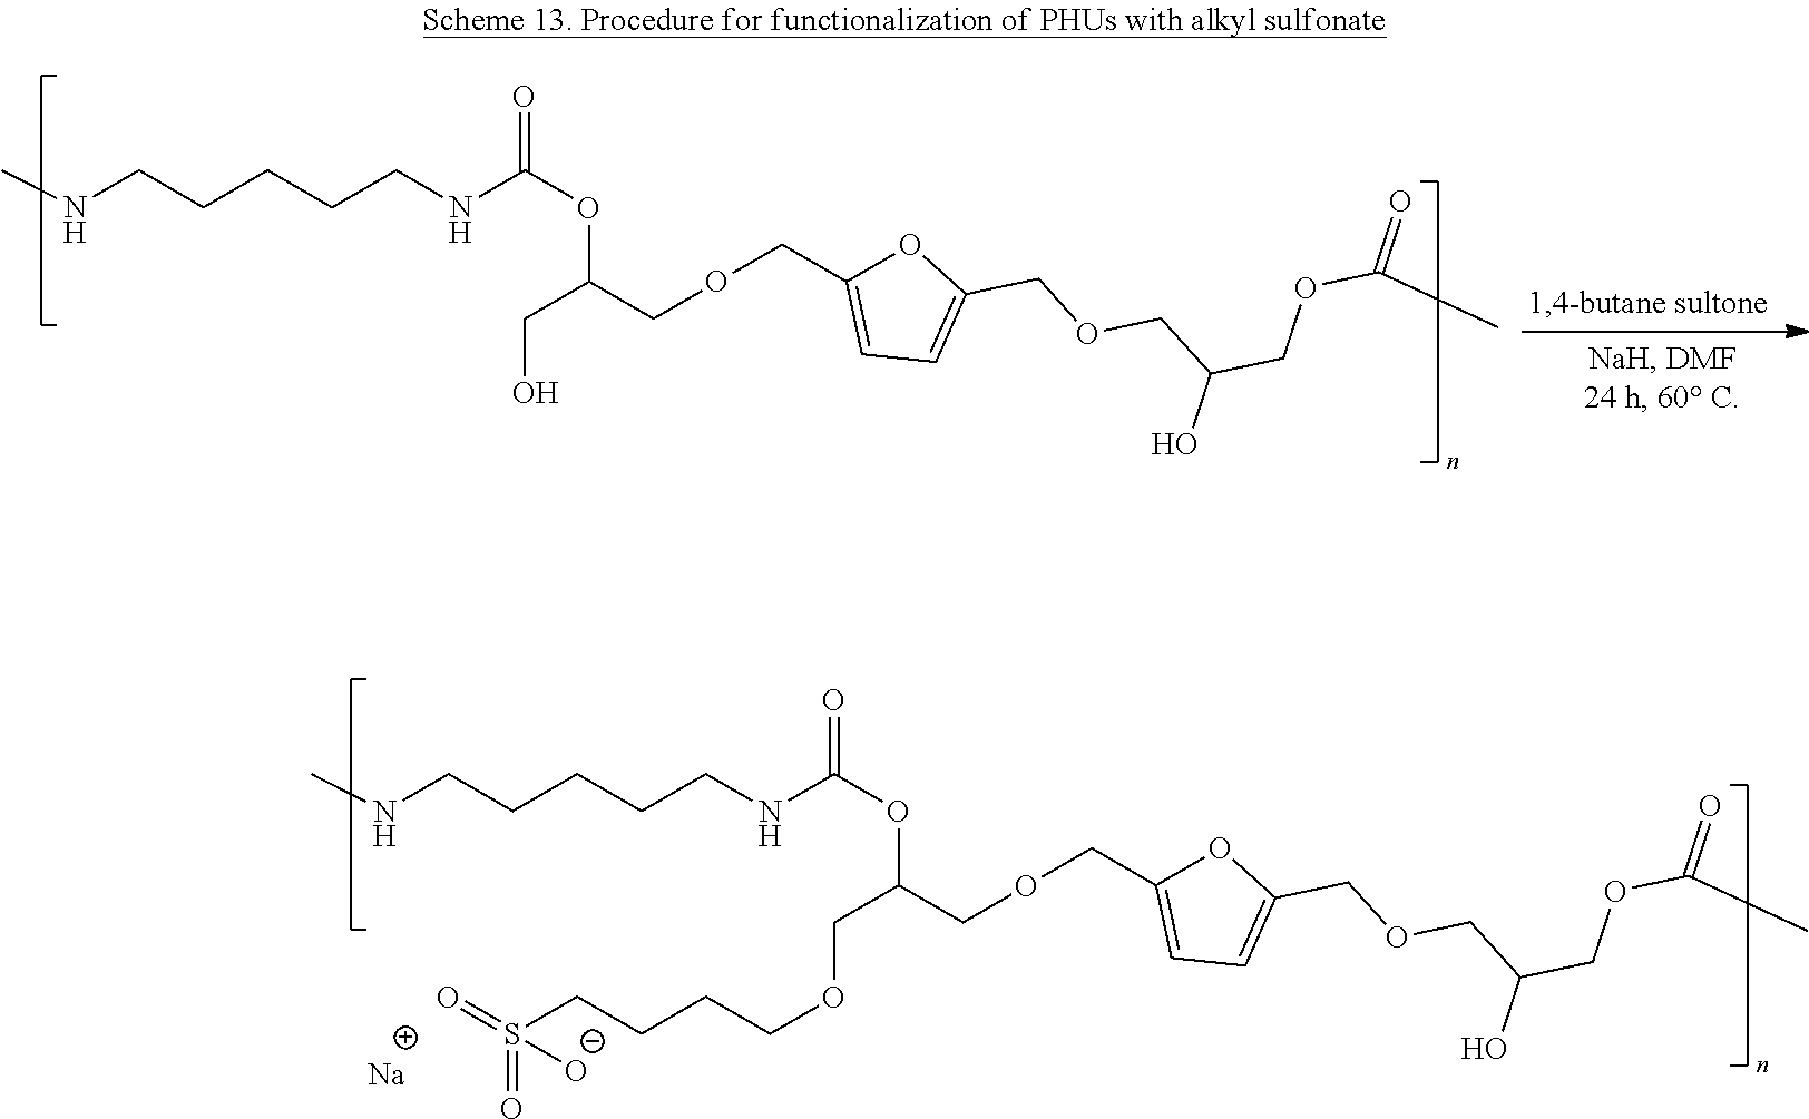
CNCCCCCNC(OC(COCC1=CC=C(COCC(COC(=O)C)O)O1)CO)=O.CNCCCCCNC(OC(COCC1=CC=C(COCC(COC(=O)C)O)O1)COCCCCS(=O)([O-])=O)=O.[Na]
